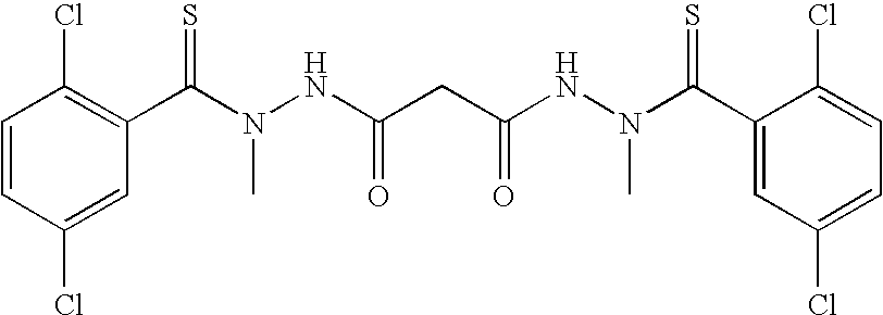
C1=CC(Cl)=CC(C(N(NC(CC(NN(C(C2=CC(Cl)=CC=C2Cl)=S)C)=O)=O)C)=S)=C1Cl
